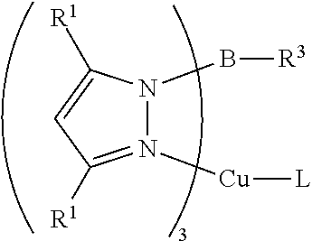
N1([Cu][L])=C([R1])C=C([R1])N1B[R3]
